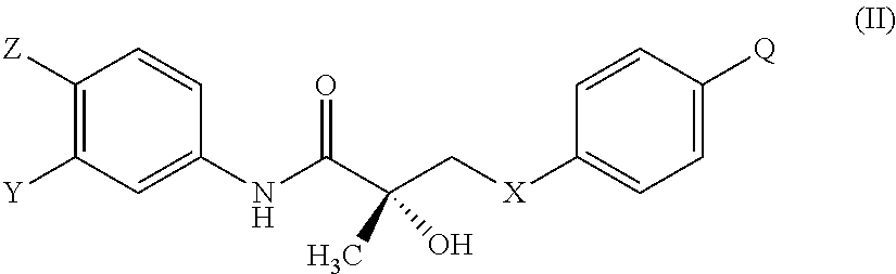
C1(NC(C(C[X]C2=CC=C([Q])C=C2)(O)C)=O)=CC([Y])=C([Z])C=C1
